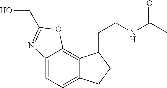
C12=CC=C3C(=C1OC(CO)=N2)C(CCNC(C)=O)CC3
